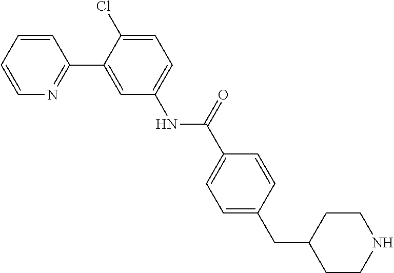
C1=CC=CN=C1C1=CC(NC(C2=CC=C(CC3CCNCC3)C=C2)=O)=CC=C1Cl
